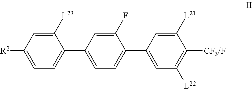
C1=C([R2])C=C([L23])C(C2=CC=C(C3=CC([L22])=C([CF3/F])C([L21])=C3)C(F)=C2)=C1
